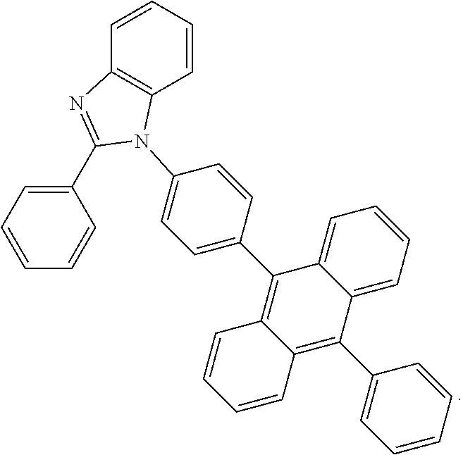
C1(C2=NC3=C(C=CC=C3)N2C2=CC=C(C3=C4C(=C(C5=CC=CC=C5)C5=CC=CC=C53)C=CC=C4)C=C2)=CC=CC=C1
